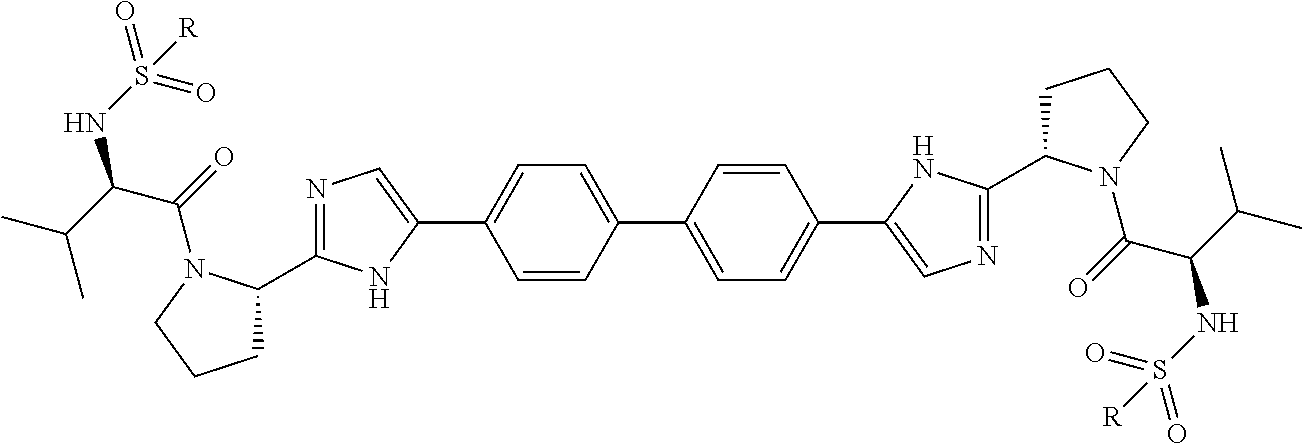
C1(C2=CC=C(C3=CN=C(C4CCCN4C(=O)C(C(C)C)NS(=O)(=O)[R])N3)C=C2)=CC=C(C2=CN=C(C3CCCN3C(C(NS(=O)(=O)[R])C(C)C)=O)N2)C=C1
